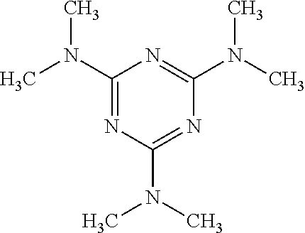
C1(N(C)C)=NC(N(C)C)=NC(N(C)C)=N1
